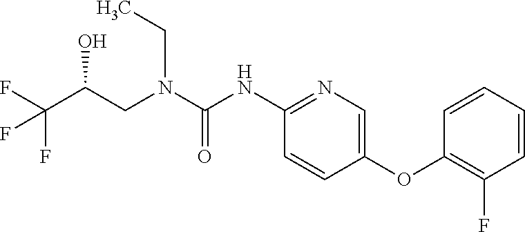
C1(NC(N(CC(C(F)(F)F)O)CC)=O)=NC=C(OC2=C(F)C=CC=C2)C=C1
